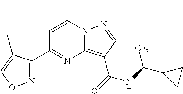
C1=C(C)N2C(=C(C(=O)NC(C3CC3)[CF3])C=N2)N=C1C1=NOC=C1C
